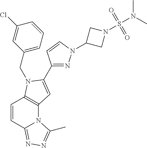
C1=CC2=NN=C(C)N2C2=C1N(CC1=CC=CC(Cl)=C1)C(C1=NN(C3CN(S(=O)(=O)N(C)C)C3)C=C1)=C2
